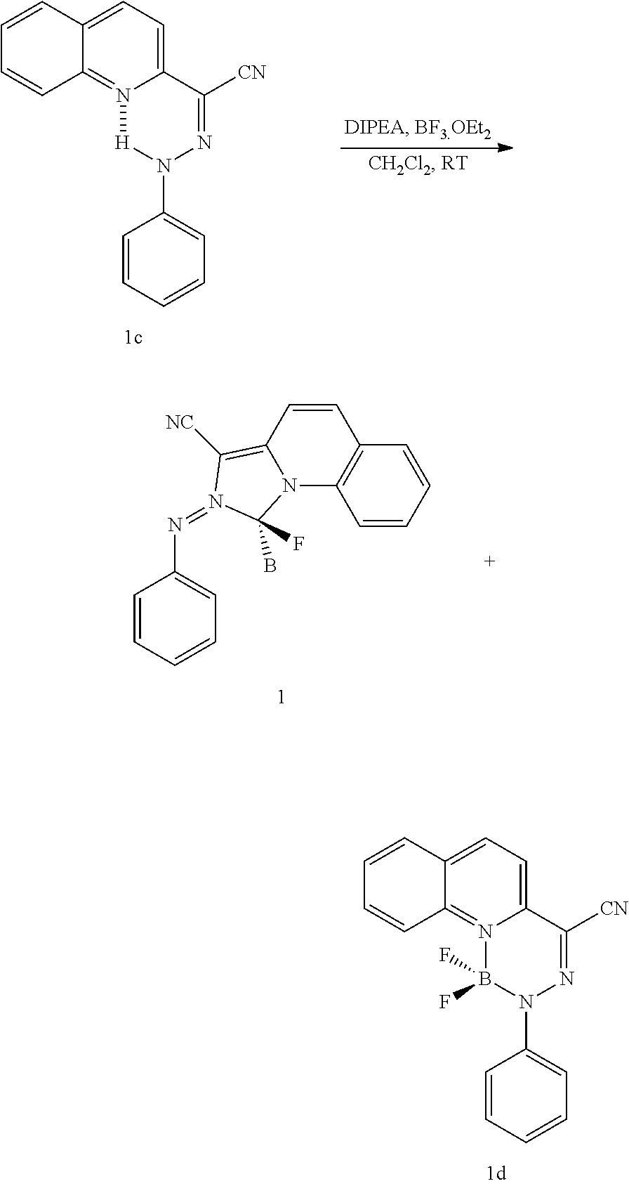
C1=CC2=CC=C3N(=C2C=C1)B(F)(F)N(C1=CC=CC=C1)N=C3[CN].C1=CC2=CC=C3N(=C2C=C1)[H]N(C1=CC=CC=C1)N=C3[CN].C1=CC=CC2=C1N1C(=C([NC])N(=NC3=CC=CC=C3)C1(B)F)C=C2
